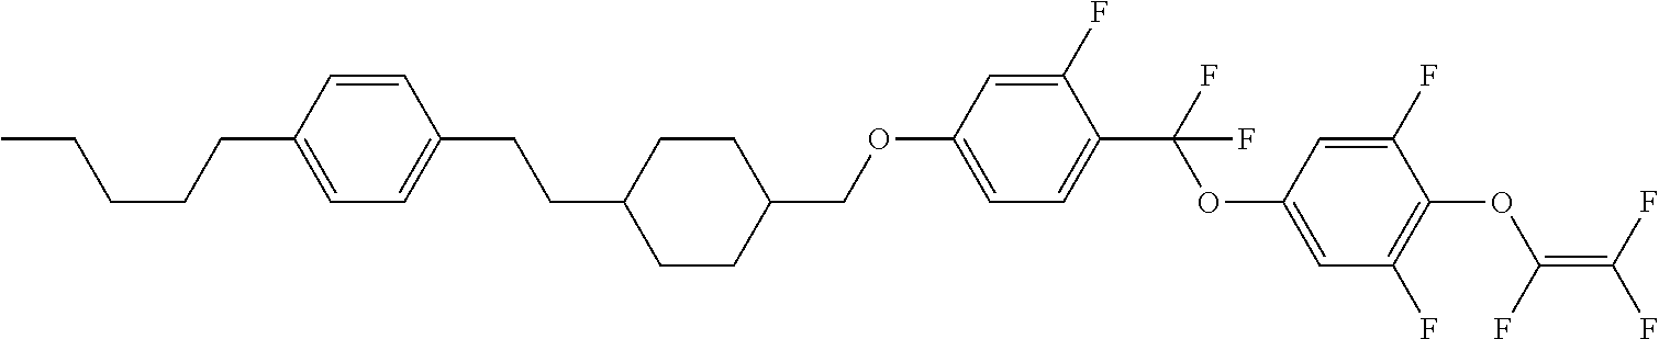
O(C1=CC=C(C(F)(OC2=CC(F)=C(OC(=C(F)F)F)C(F)=C2)F)C(F)=C1)CC1CCC(CCC2=CC=C(CCCCC)C=C2)CC1
